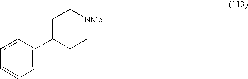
C1=CC=C(C2CC[NMe]CC2)C=C1
